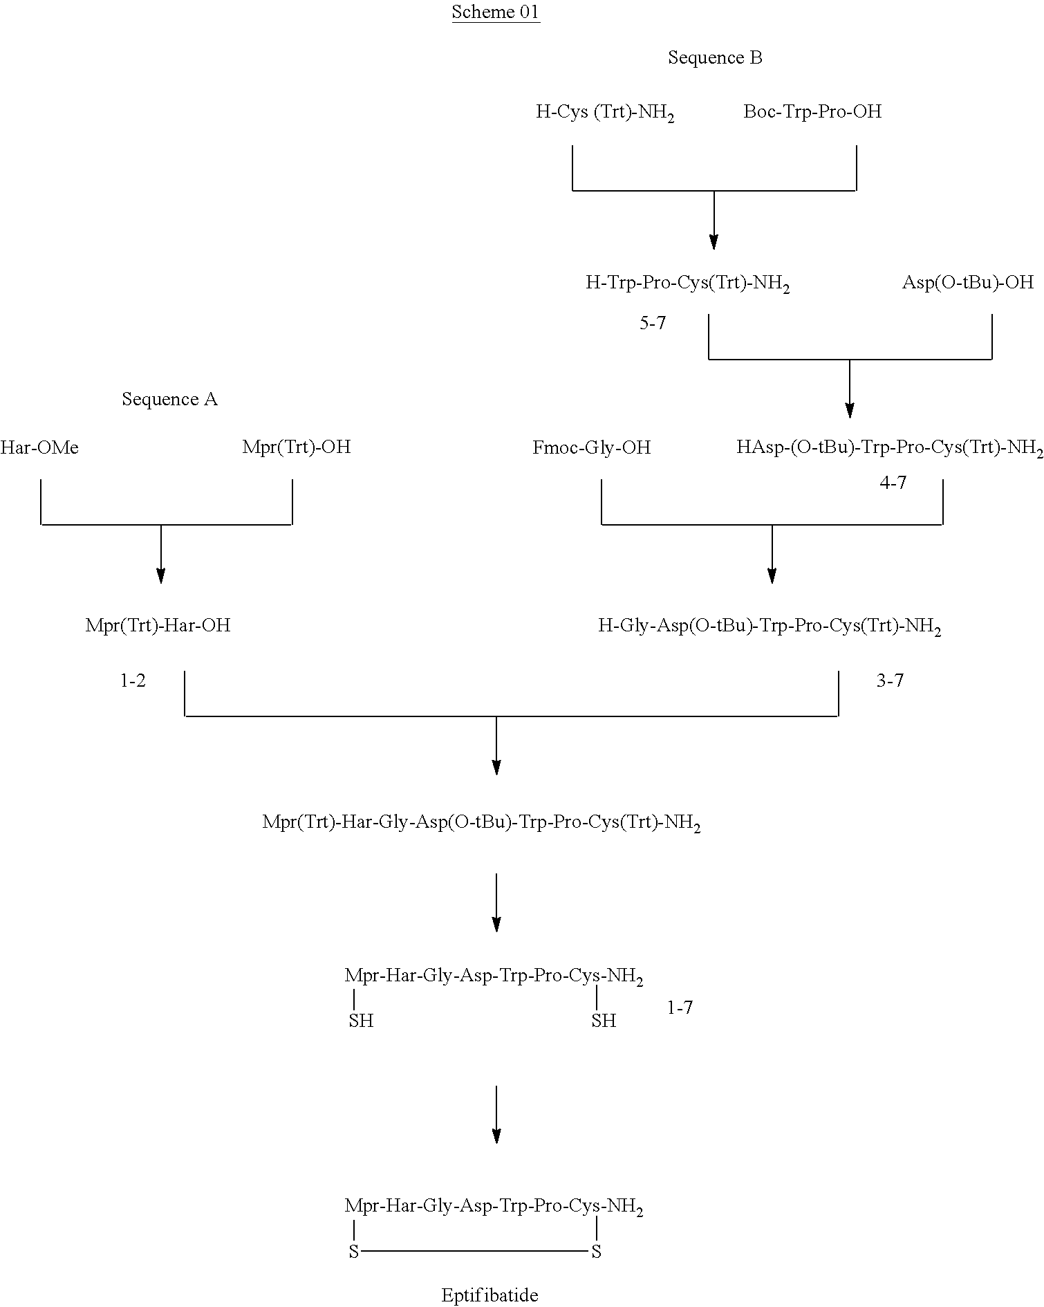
[Boc-Trp-Pro-OH].[H-Trp-Pro-Cys(Trt)-NH2].[Asp(O-tBu)-OH].[HAsp-(O-tBu)-Trp-Pro-Cys(Trt)-NH2].[Fmoc-Gly-OH].[Har-OMe].[Mpr(Trt)-OH].[Mpr(Trt)-Har-OH].[H-Gly-Asp(O-tBu)-Trp-Pro-Cys(Trt)-NH2].[Mpr(Trt)-Har-Gly-Asp(O-tBu)-Trp-Pro-Cys(Trt)-NH2].[Mpr-Har-Gly-Asp-Trp-Pro-Cys-NH2](S)S.[Mpr-Har-Gly-Asp-Trp-Pro-Cys-NH2]1SS1
